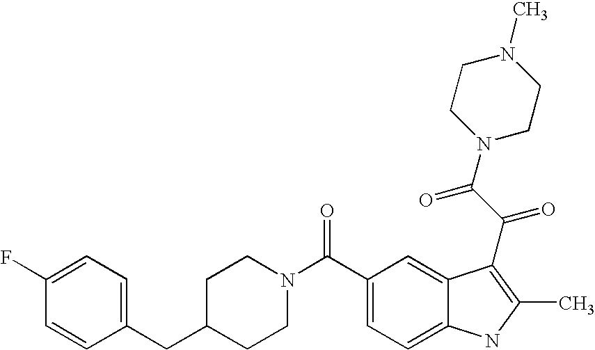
C1(F)=CC=C(CC2CCN(C(C3=CC=C4C(=C3)C(C(C(=O)N3CCN(C)CC3)=O)=C(C)N4)=O)CC2)C=C1
